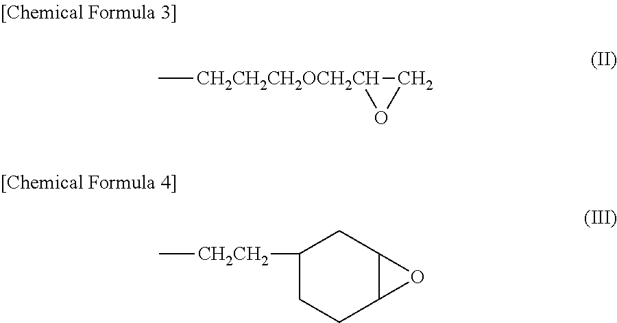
C[CH2CH2CH2OCH2CH]1OC1.C[CH2CH2]C1CCC2C(C1)O2
